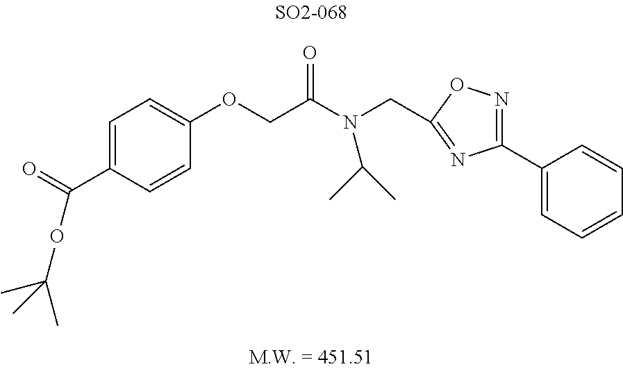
C1(OCC(N(C(C)C)CC2=NC(C3=CC=CC=C3)=NO2)=O)=CC=C(C(=O)OC(C)(C)C)C=C1
